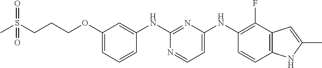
CS(CCCOC1=CC=CC(NC2=NC(NC3=C(F)C4=C(C=C3)NC(C)=C4)=CC=N2)=C1)(=O)=O
